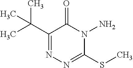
C1(C(C)(C)C)=NN=C(SC)N(N)C1=O
